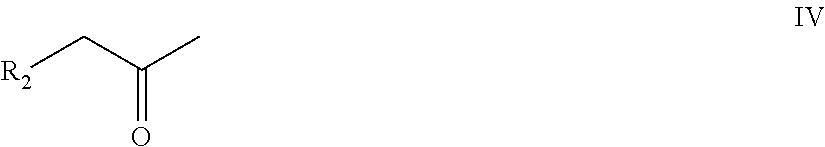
[R2]CC(C)=O
